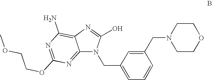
C12=NC(OCCOC)=NC(N)=C1N=C(O)N2CC1=CC=CC(CN2CCOCC2)=C1
